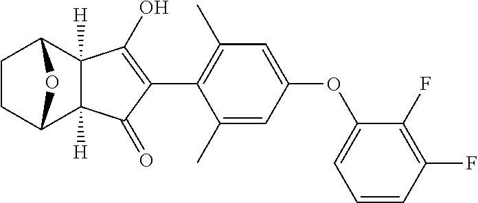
C1CC2C3([H])C([H])(C1O2)C(O)=C(C1=C(C)C=C(OC2=CC=CC(F)=C2F)C=C1C)C3=O
